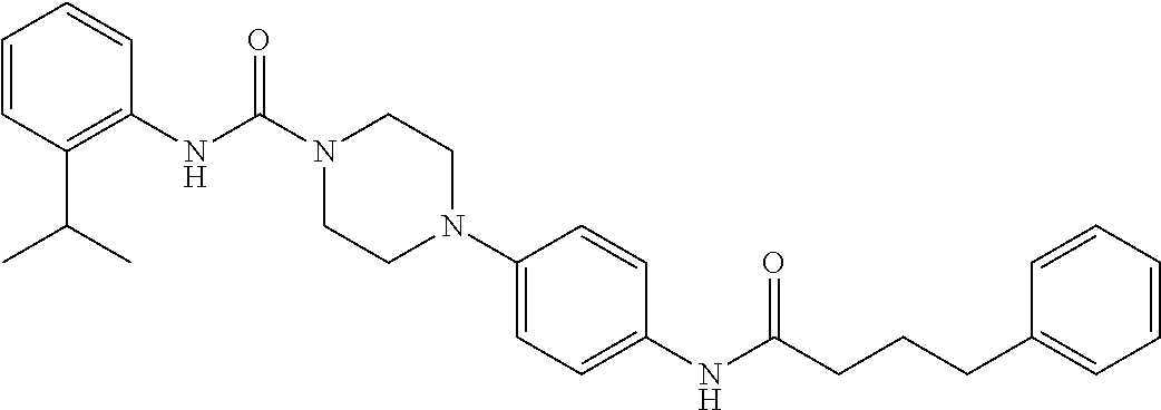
C1=CC(C(C)C)=C(NC(N2CCN(C3=CC=C(NC(CCCC4=CC=CC=C4)=O)C=C3)CC2)=O)C=C1
